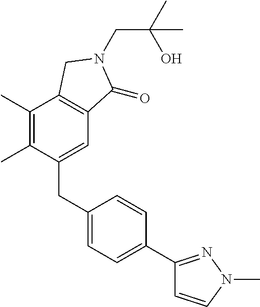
C1(CC2=CC=C(C3=NN(C)C=C3)C=C2)=CC2=C(C(C)=C1C)CN(CC(C)(O)C)C2=O
